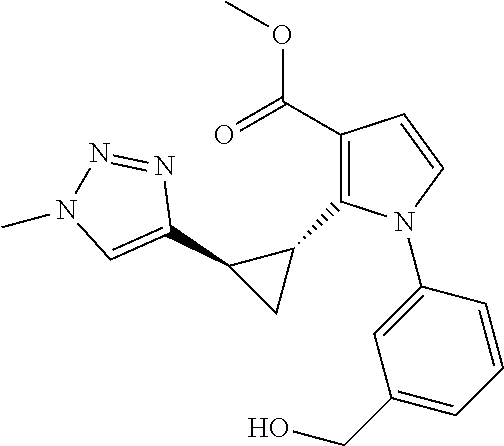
C1(C2=CN(C)N=N2)CC1C1=C(C(=O)OC)C=CN1C1=CC(CO)=CC=C1
